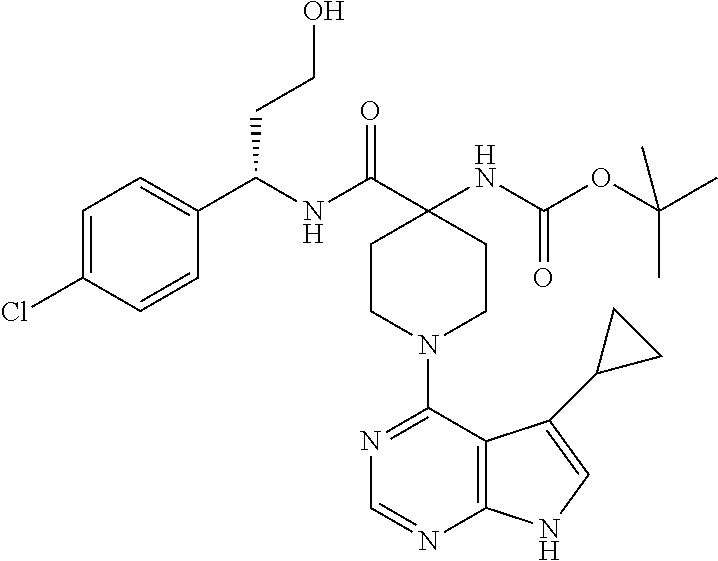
C1CN(C2=NC=NC3=C2C(C2CC2)=CN3)CCC1(C(NC(C1=CC=C(Cl)C=C1)CCO)=O)NC(OC(C)(C)C)=O
